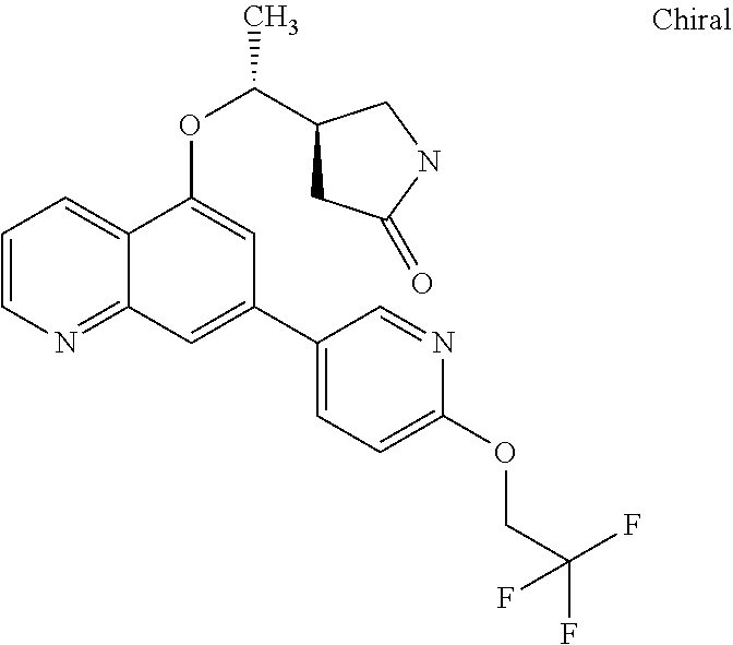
C1=CN=C2C(=C1)C(OC(C1CC(=O)NC1)C)=CC(C1=CC=C(OCC(F)(F)F)N=C1)=C2
